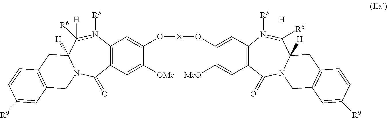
C12=C(C=C([OMe])C(O[X]OC3=CC4=C(C=C3[MeO])C(=O)N3C([H])(c([H])([R6])n4[R5])CC4=C(C3)C=C([R9])C=C4)=C1)C(=O)N1C([H])(c([R6])([H])n2[R5])CC2=C(C1)C=C([R9])C=C2
